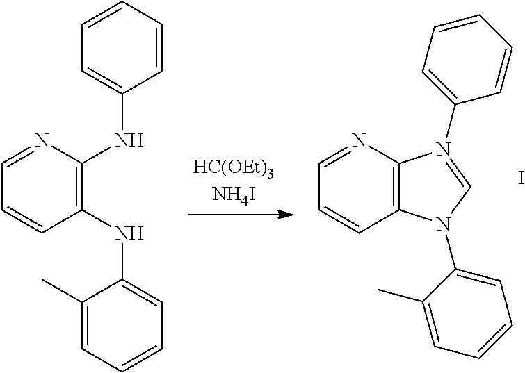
C1(NC2=CC=CC=C2)=C(NC2=CC=CC=C2C)C=CC=N1.C12=C(N=CC=C1)N(C1=CC=CC=C1)=CN2C1=CC=CC=C1C.I
